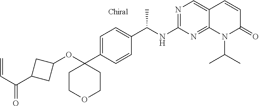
C1(OC2(C3=CC=C(C(NC4=NC=C5C(=N4)N(C(C)C)C(=O)C=C5)C)C=C3)CCOCC2)CC(C(C=C)=O)C1
